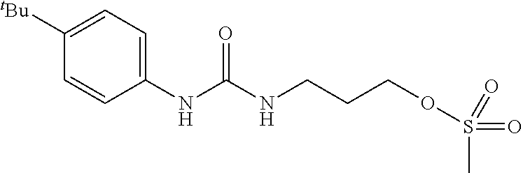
C1=CC(NC(NCCCOS(C)(=O)=O)=O)=CC=C1[tBu]
